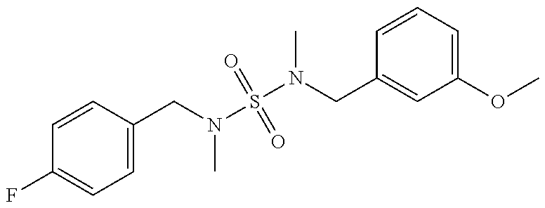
C1=CC(CN(S(N(CC2=CC(OC)=CC=C2)C)(=O)=O)C)=CC=C1F
